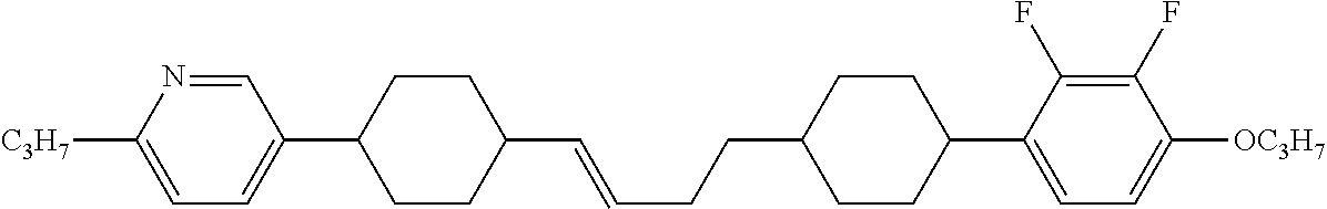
C1=NC([C3H7])=CC=C1C1CCC(C=CCCC2CCC(C3=CC=C([OC3H7])C(F)=C3F)CC2)CC1
